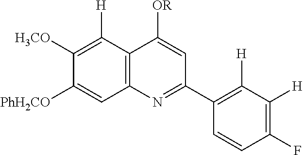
C12=C(C([H])=C([H3CO])C([PhH2CO])=C1)C([OR])=CC(C1=C([H])C([H])=C(F)C=C1)=N2
